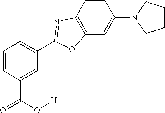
C1=C(C(O[H])=O)C=CC=C1C1=NC2=C(C=C(N3CCCC3)C=C2)O1
